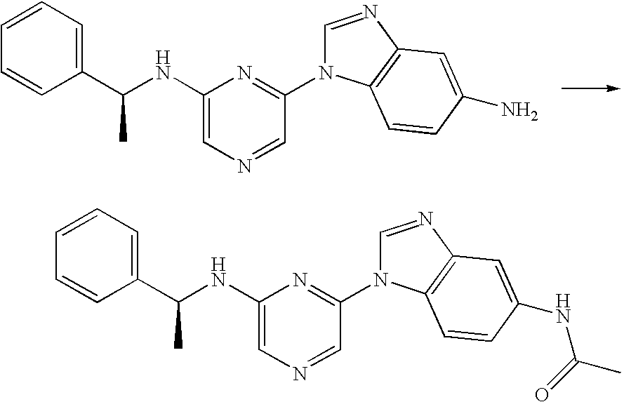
C1(C(NC2=CN=CC(N3C=NC4=C3C=CC(NC(C)=O)=C4)=N2)C)=CC=CC=C1.C1(C(NC2=CN=CC(N3C=NC4=C3C=CC(N)=C4)=N2)C)=CC=CC=C1
